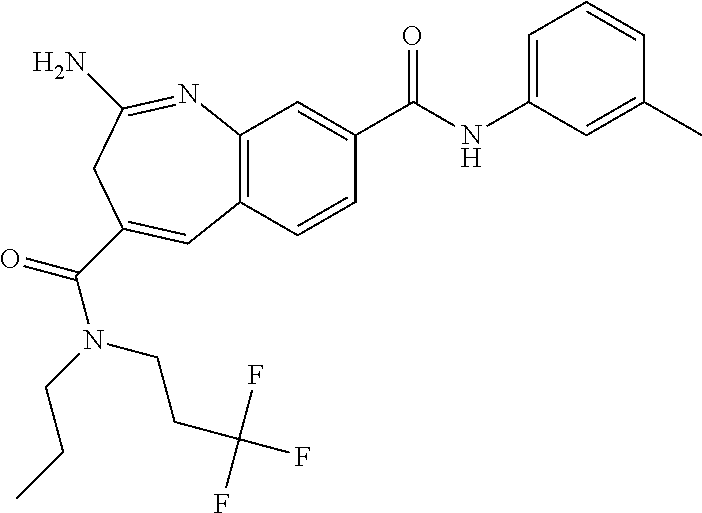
C12=C(C=CC(C(NC3=CC=CC(C)=C3)=O)=C1)C=C(C(=O)N(CCC)CCC(F)(F)F)CC(N)=N2
